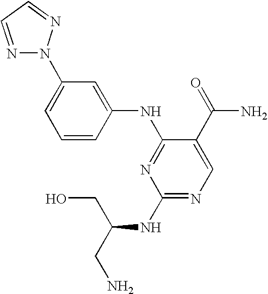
C1=CC(NC2=NC(NC(CN)CO)=NC=C2C(=O)N)=CC(N2N=CC=N2)=C1
